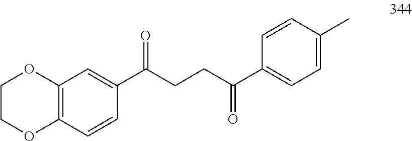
C12=C(C=CC(C(CCC(C3=CC=C(C)C=C3)=O)=O)=C1)OCCO2
